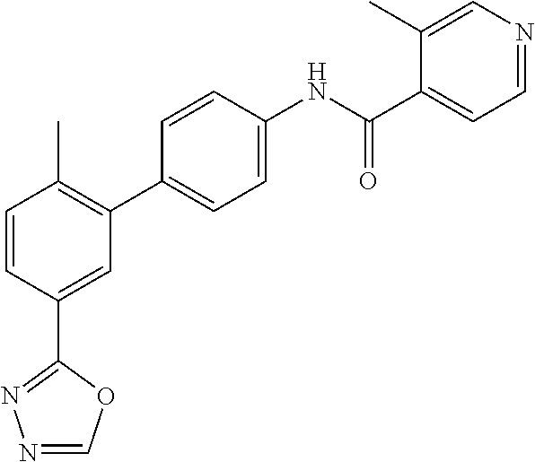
C1=CC(C2=NN=CO2)=CC(C2=CC=C(NC(C3=CC=NC=C3C)=O)C=C2)=C1C
